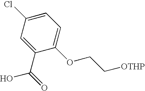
C1(C(=O)O)=CC(Cl)=CC=C1OCC[OTHP]
